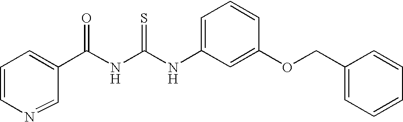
C(NC(NC1=CC=CC(OCC2=CC=CC=C2)=C1)=S)(=O)C1=CC=CN=C1
